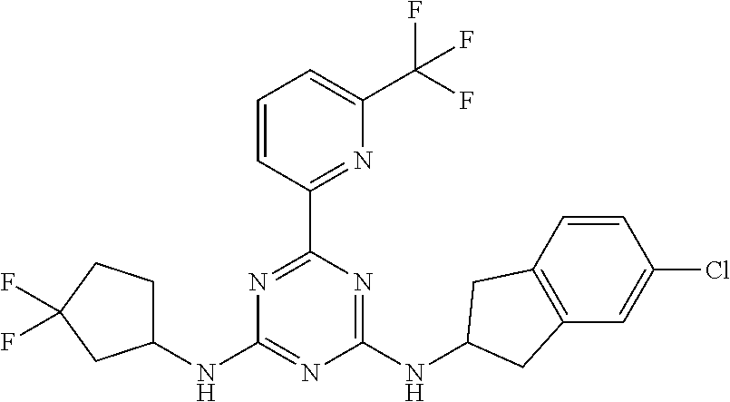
C1(NC2=NC(NC3CC4=C(C=C(Cl)C=C4)C3)=NC(C3=NC(C(F)(F)F)=CC=C3)=N2)CCC(F)(F)C1
